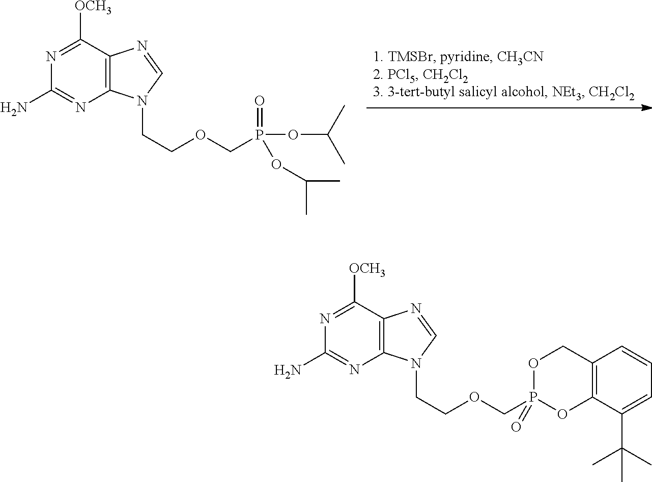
C1(N)=NC2=C(C([OCH3])=N1)N=CN2CCOCP(=O)(OC(C)C)OC(C)C.C1(N)=NC2=C(C([OCH3])=N1)N=CN2CCOCP1(=O)OC2=C(CO1)C=CC=C2C(C)(C)C
